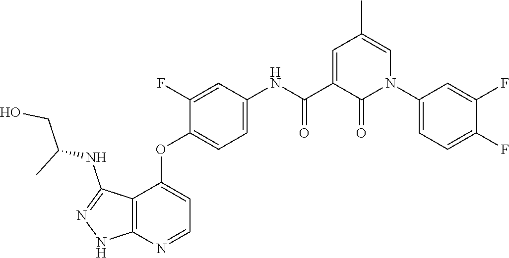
C1(OC2=CC=NC3=C2C(NC(CO)C)=NN3)=CC=C(NC(C2=CC(C)=CN(C3=CC=C(F)C(F)=C3)C2=O)=O)C=C1F
